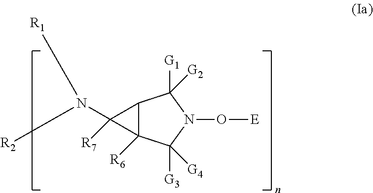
C12C([R6])(C([G4])([G3])N(O[E])C1([G1])[G2])C2(N([R2])[R1])[R7]
